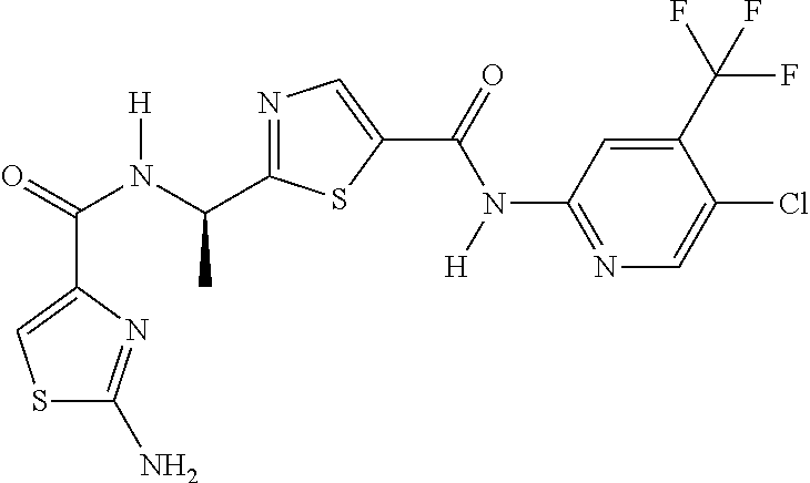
C(=O)(N(C(C)C1=NC=C(C(N(C2=NC=C(Cl)C(C(F)(F)F)=C2)[H])=O)S1)[H])C1=CSC(N)=N1
